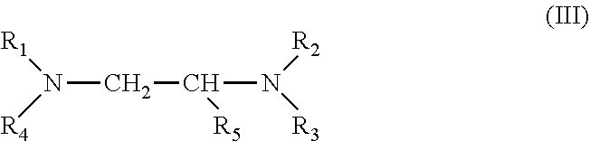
N(CC(N([R2])[R3])[R5])([R1])[R4]
